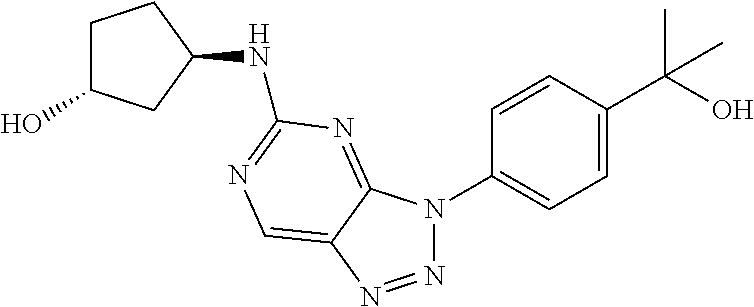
N(C1=NC=C2C(=N1)N(C1=CC=C(C(C)(O)C)C=C1)N=N2)C1CCC(O)C1
